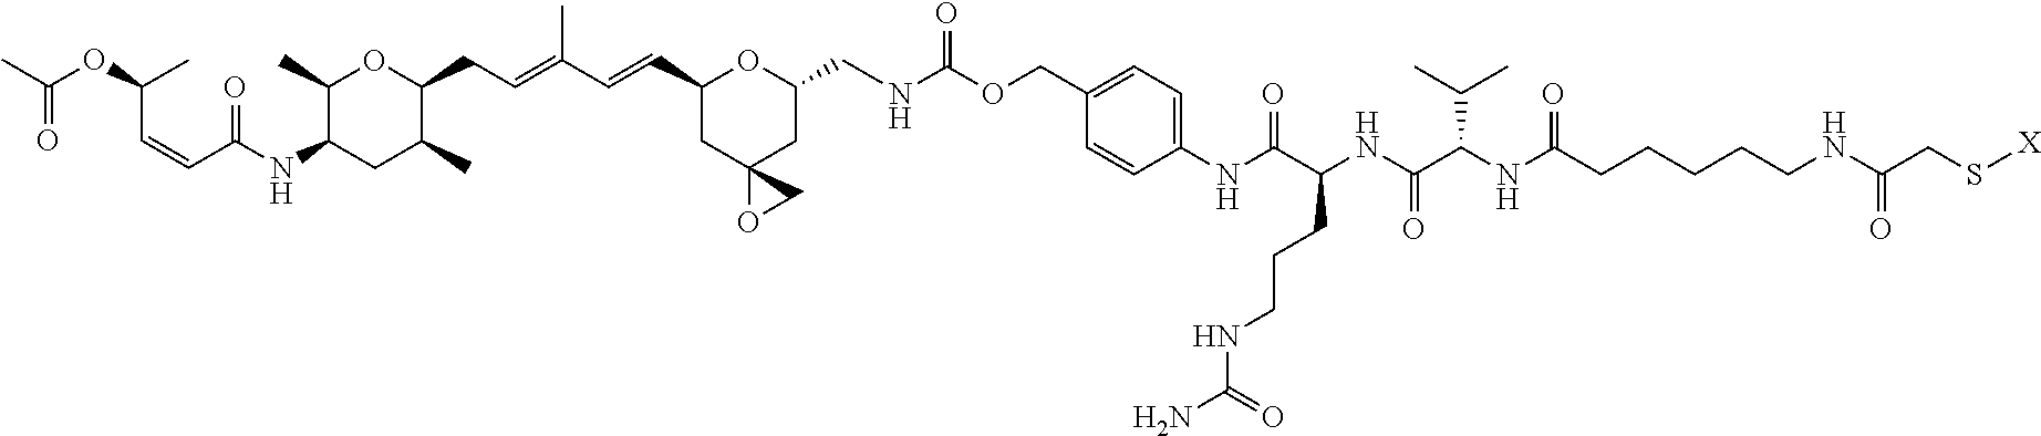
C1(C)C(NC(=O)C=CC(C)OC(=O)C)CC(C)C(CC=C(C)C=CC2CC3(CC(CNC(OCC4=CC=C(NC(C(CCCNC(N)=O)NC(C(NC(CCCCCNC(=O)CS[X])=O)C(C)C)=O)=O)C=C4)=O)O2)OC3)O1
